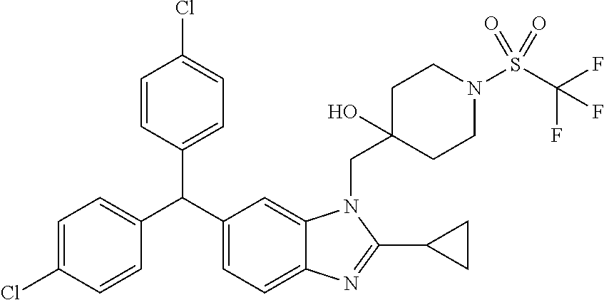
C1=CC(C(C2=CC=C3C(=C2)N(CC2(O)CCN(S(C(F)(F)F)(=O)=O)CC2)C(C2CC2)=N3)C2=CC=C(Cl)C=C2)=CC=C1Cl
